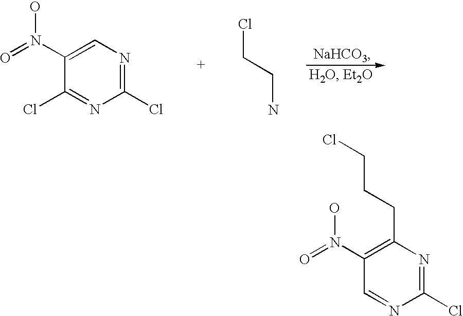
C1=NC(Cl)=NC(CCCCl)=C1N(=O)O.C1(Cl)=NC(Cl)=NC=C1N(=O)O.ClCCN
